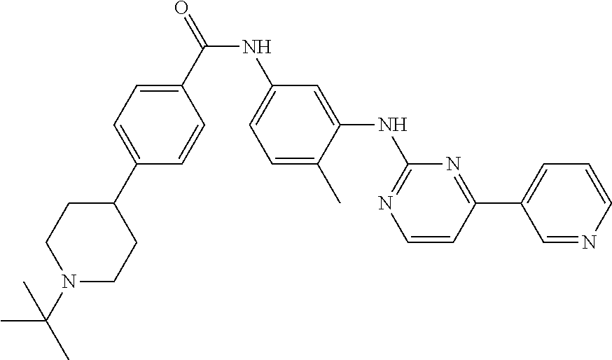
N(C(C1=CC=C(C2CCN(C(C)(C)C)CC2)C=C1)=O)C1=CC=C(C)C(NC2=NC=CC(C3=CC=CN=C3)=N2)=C1
